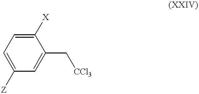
C1([Z])=CC=C([X])C(C[CCl3])=C1
